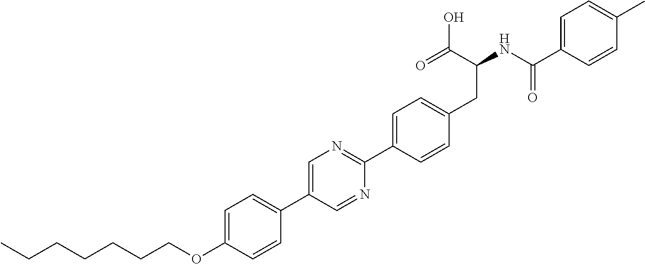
C(OC1=CC=C(C2=CN=C(C3=CC=C(CC(NC(C4=CC=C(C)C=C4)=O)C(O)=O)C=C3)N=C2)C=C1)CCCCCC
